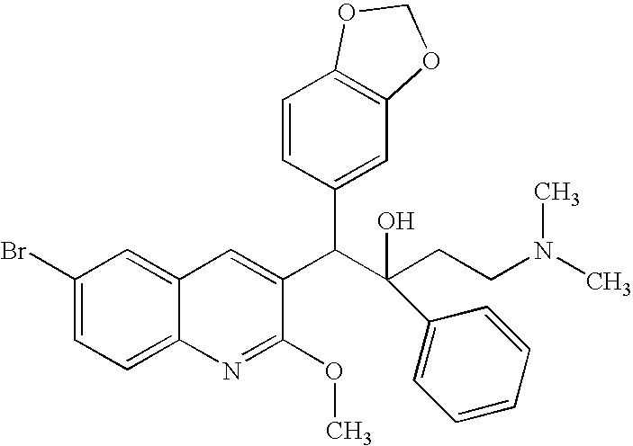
C1(Br)=CC=C2C(=C1)C=C(C(C1=CC3=C(C=C1)OCO3)C(CCN(C)C)(O)C1=CC=CC=C1)C(OC)=N2
